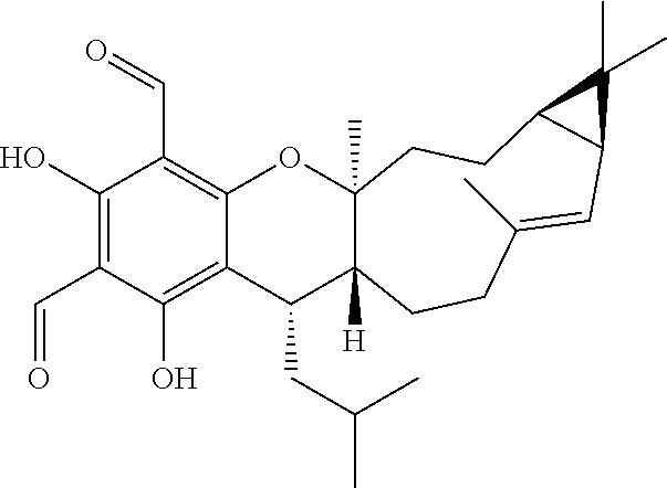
C1(O)=C(C=O)C(O)=C2C(=C1C=O)OC1(C)C([H])(C2CC(C)C)CCC(C)=CC2C(CC1)C2(C)C
